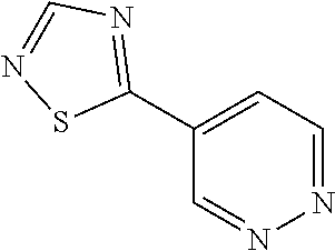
N1=CC=C(C2=NC=NS2)C=N1
